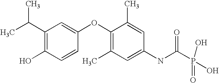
C1(C(C)C)=C(O)C=CC(OC2=C(C)C=C(NC(P(=O)(O)O)=O)C=C2C)=C1
